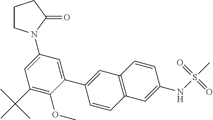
C1CN(C2=CC(C(C)(C)C)=C(OC)C(C3=CC4=C(C=C3)C=C(NS(C)(=O)=O)C=C4)=C2)C(=O)C1
